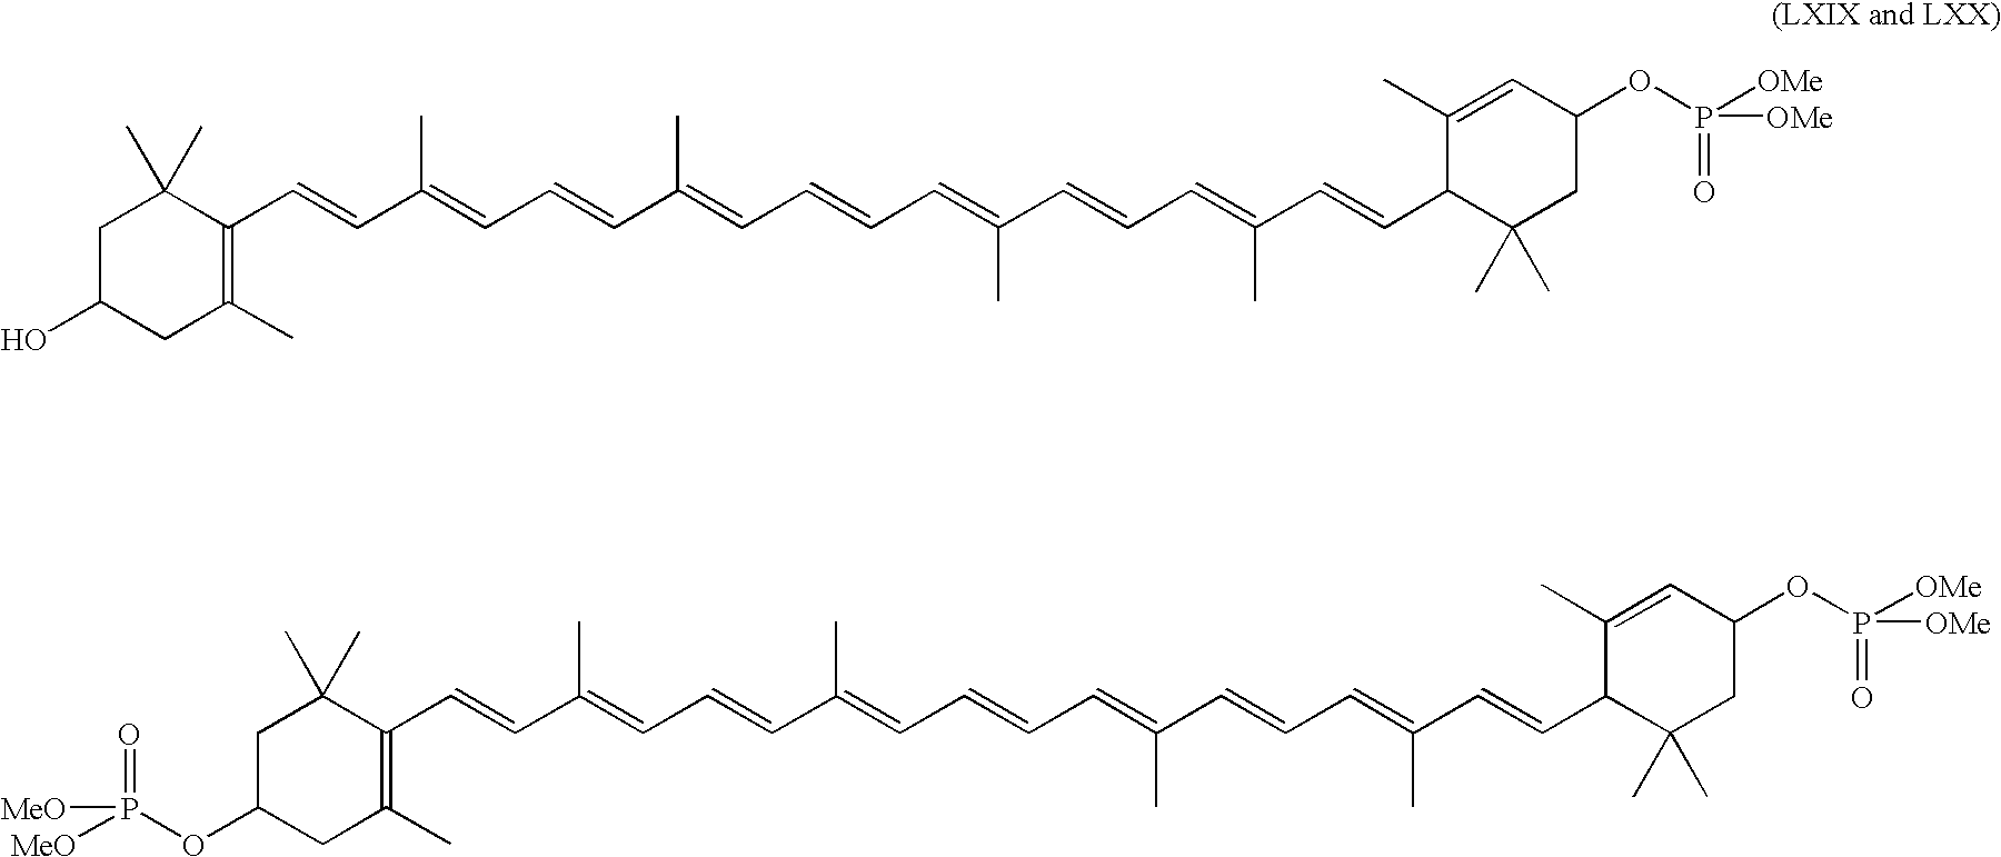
C1(C)=C(C=CC(=CC=CC(=CC=CC=C(C=CC=C(C=CC2C(C)(C)CC(OP([OMe])(=O)[OMe])C=C2C)C)C)C)C)C(C)(C)CC(O)C1.C1(C)=C(C=CC(=CC=CC(=CC=CC=C(C=CC=C(C=CC2C(C)(C)CC(OP([OMe])(=O)[OMe])C=C2C)C)C)C)C)C(C)(C)CC(OP([MeO])(=O)[MeO])C1
